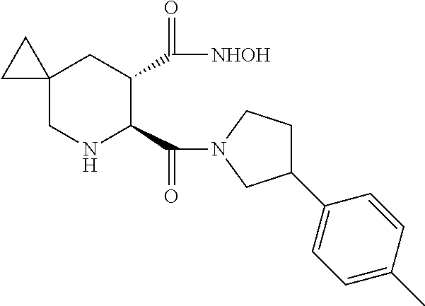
C12(CNC(C(N3CC(C4=CC=C(C)C=C4)CC3)=O)C(C([NHOH])=O)C1)CC2
